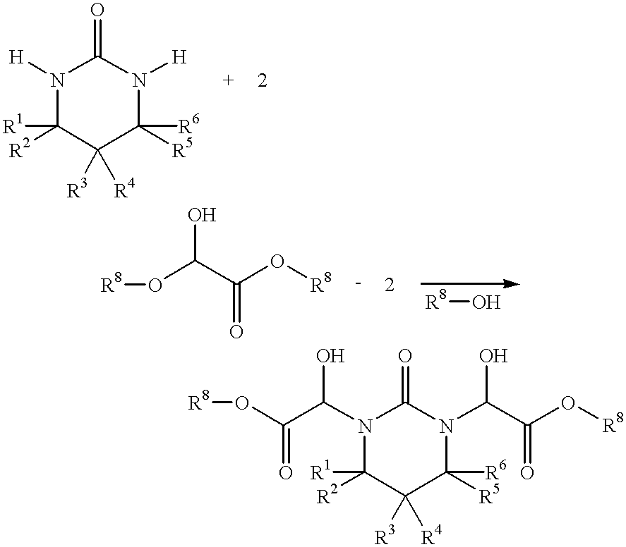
[R8]OC(C(N1C(=O)N(C(C(=O)O[R8])O)C([R6])([R5])C([R3])([R4])C1([R1])[R2])O)=O.[H]N1C(=O)N([H])C([R6])([R5])C([R3])([R4])C1([R1])[R2].C(C(O[R8])=O)(O)O[R8].[R8]O
